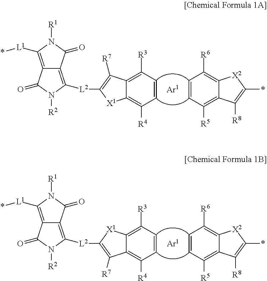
C12=C([L1]*)N([R1])C(=O)C1=C([L2]C1=C([R7])C3=C([R3])C=CC([R4])=C3[X1]1)N([R2])C2=O.*C1=C([R8])C2=C([R5])C=CC([R6])=C2[X2]1.*C1=C([R8])C2=C([R5])C=CC([R6])=C2[X2]1.C12=C([L1]*)N([R1])C(=O)C1=C([L2]C1=C([R7])C3=C([R4])C=CC([R3])=C3[X1]1)N([R2])C2=O
